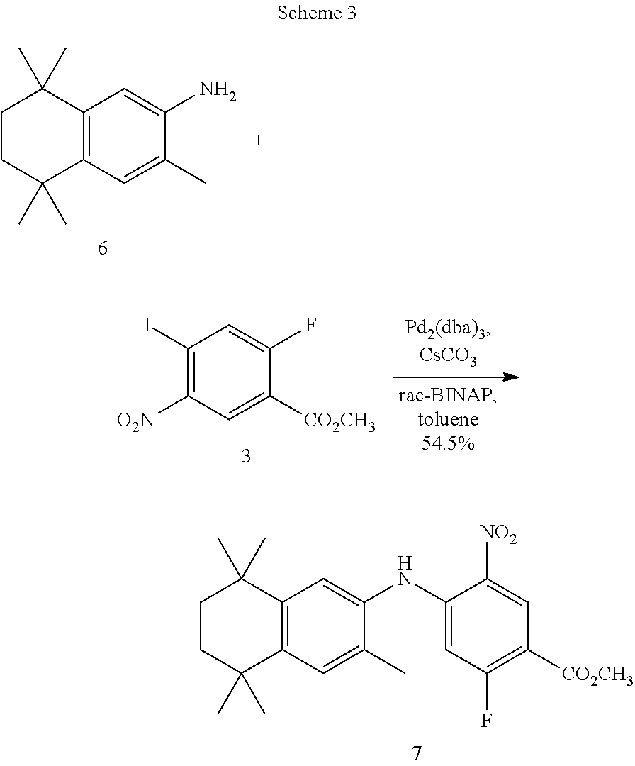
C12=C(C=C(C)C(N)=C1)C(C)(C)CCC2(C)C.C1(I)=C([O2N])C=C([CO2CH3])C(F)=C1.C12=C(C=C(C)C(NC3=CC(F)=C([CO2CH3])C=C3[NO2])=C1)C(C)(C)CCC2(C)C
